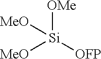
[OMe][Si]([OFP])([MeO])[MeO]
